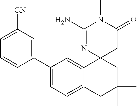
C1(C2=CC([CN])=CC=C2)=CC=C2C(=C1)C1(CC(C)(C)C2)CC(=O)N(C)C(N)=N1
